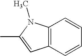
C12=C(C=CC=C1)C=C(C)N2C
